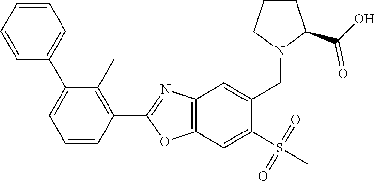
C1=CC(C2=CC=CC(C3=NC4=C(O3)C=C(S(=O)(=O)C)C(CN3C(C(O)=O)CCC3)=C4)=C2C)=CC=C1
